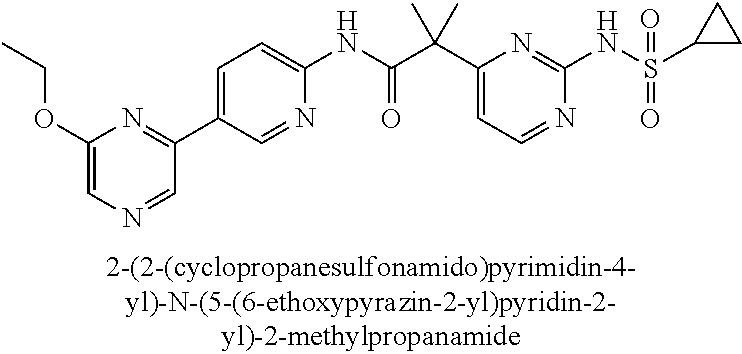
N1=CC=C(C(C(NC2=CC=C(C3=NC(OCC)=CN=C3)C=N2)=O)(C)C)N=C1NS(=O)(=O)C1CC1
